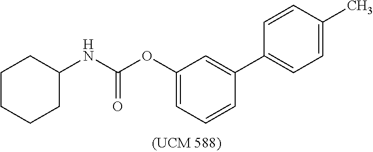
C1(OC(NC2CCCCC2)=O)=CC=CC(C2=CC=C(C)C=C2)=C1
